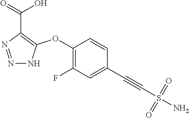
C1(OC2=C(C(=O)O)N=NN2)=C(F)C=C(C#CS(N)(=O)=O)C=C1
